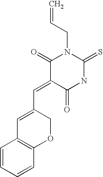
O=C1C(=CC2=CC3=C(OC2)C=CC=C3)C(=O)N(CC=C)C(=S)N1
